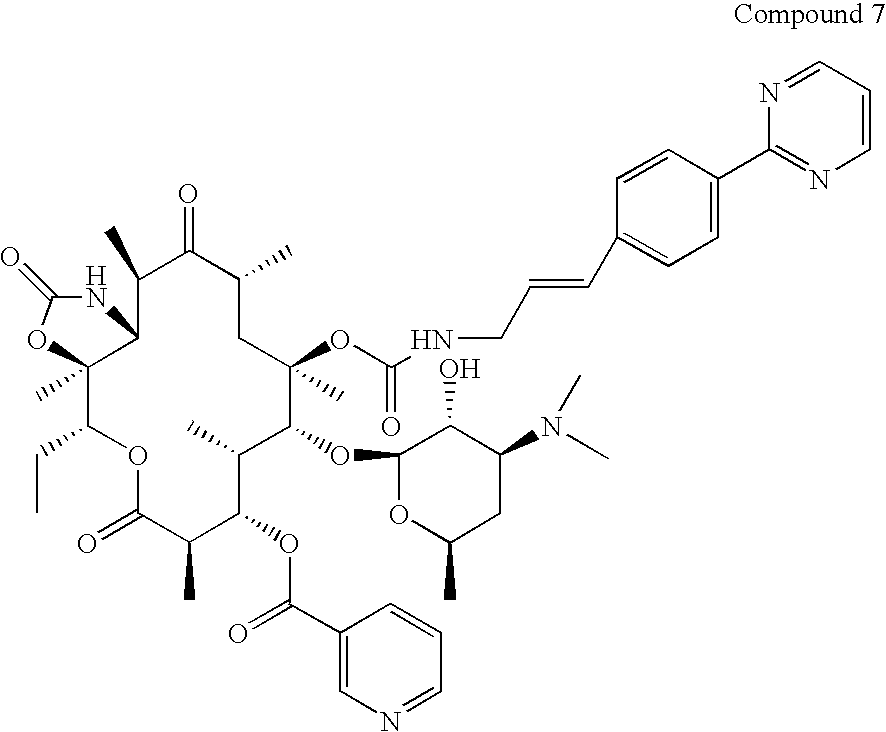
C12(C)C(CC)OC(=O)C(C)C(OC(=O)C3=CN=CC=C3)C(C)C(OC3OC(C)CC(N(C)C)C3O)C(C)(OC(NCC=CC3=CC=C(C4=NC=CC=N4)C=C3)=O)CC(C)C(=O)C(C)C1NC(=O)O2
